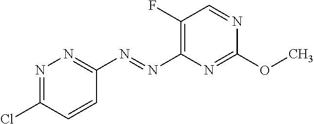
COC1=NC(N=NC2=NN=C(Cl)C=C2)=C(F)C=N1
